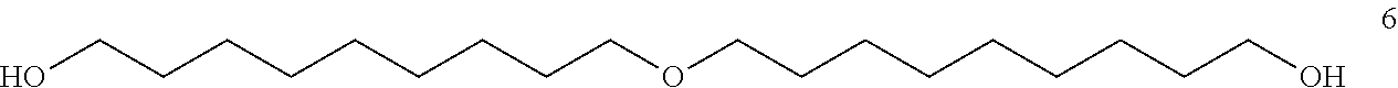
OCCCCCCCCCOCCCCCCCCCO
